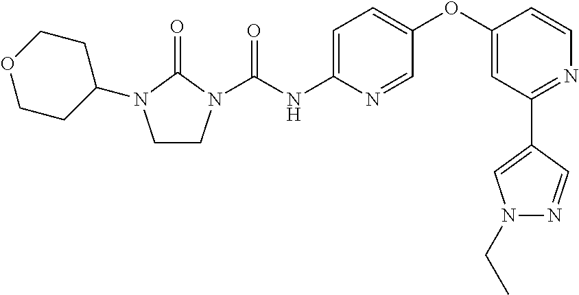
C1CN(C(NC2=CC=C(OC3=CC(C4=CN(CC)N=C4)=NC=C3)C=N2)=O)C(=O)N1C1CCOCC1
